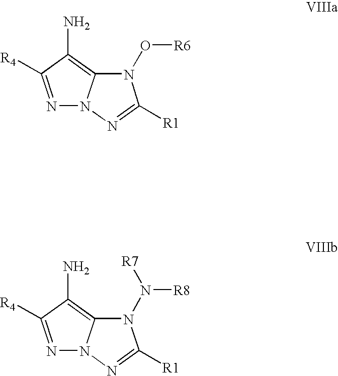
N1(O[R6])C2=C(N)C([R4])=NN2N=C1[R1].N1(N([R8])[R7])C2=C(N)C([R4])=NN2N=C1[R1]
